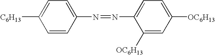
C1([C6H13])=CC=C(N=NC2=CC=C([OC6H13])C=C2[OC6H13])C=C1
